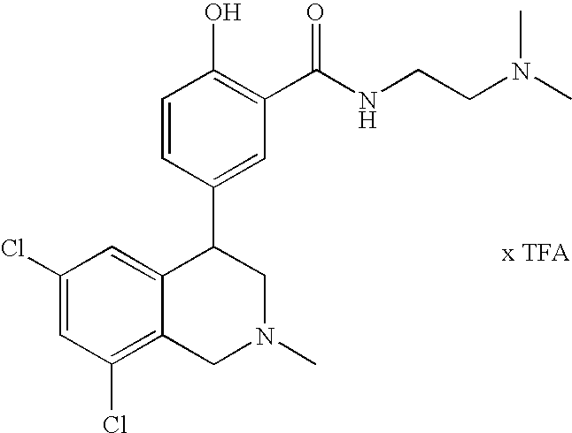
C1(Cl)=C2C(=CC(Cl)=C1)C(C1=CC(C(NCCN(C)C)=O)=C(O)C=C1)CN(C)C2
